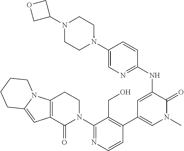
C1(N2CCC3=C(C2=O)C=C2N3CCCC2)=NC=CC(C2=CN(C)C(=O)C(NC3=NC=C(N4CCN(C5COC5)CC4)C=C3)=C2)=C1CO
